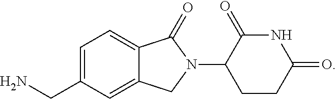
C(C1=CC=C2C(=C1)CN(C1CCC(=O)NC1=O)C2=O)N
